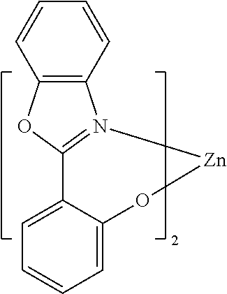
C12=CC=CC=C1C1=N([Zn]O2)C2=C(O1)C=CC=C2
